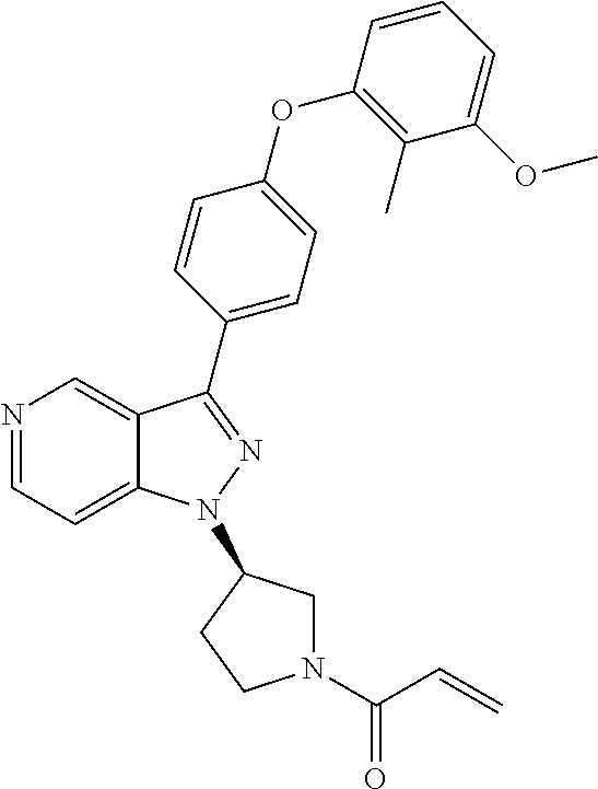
N1=CC=C2C(=C1)C(C1=CC=C(OC3=C(C)C(OC)=CC=C3)C=C1)=NN2C1CN(C(=O)C=C)CC1
